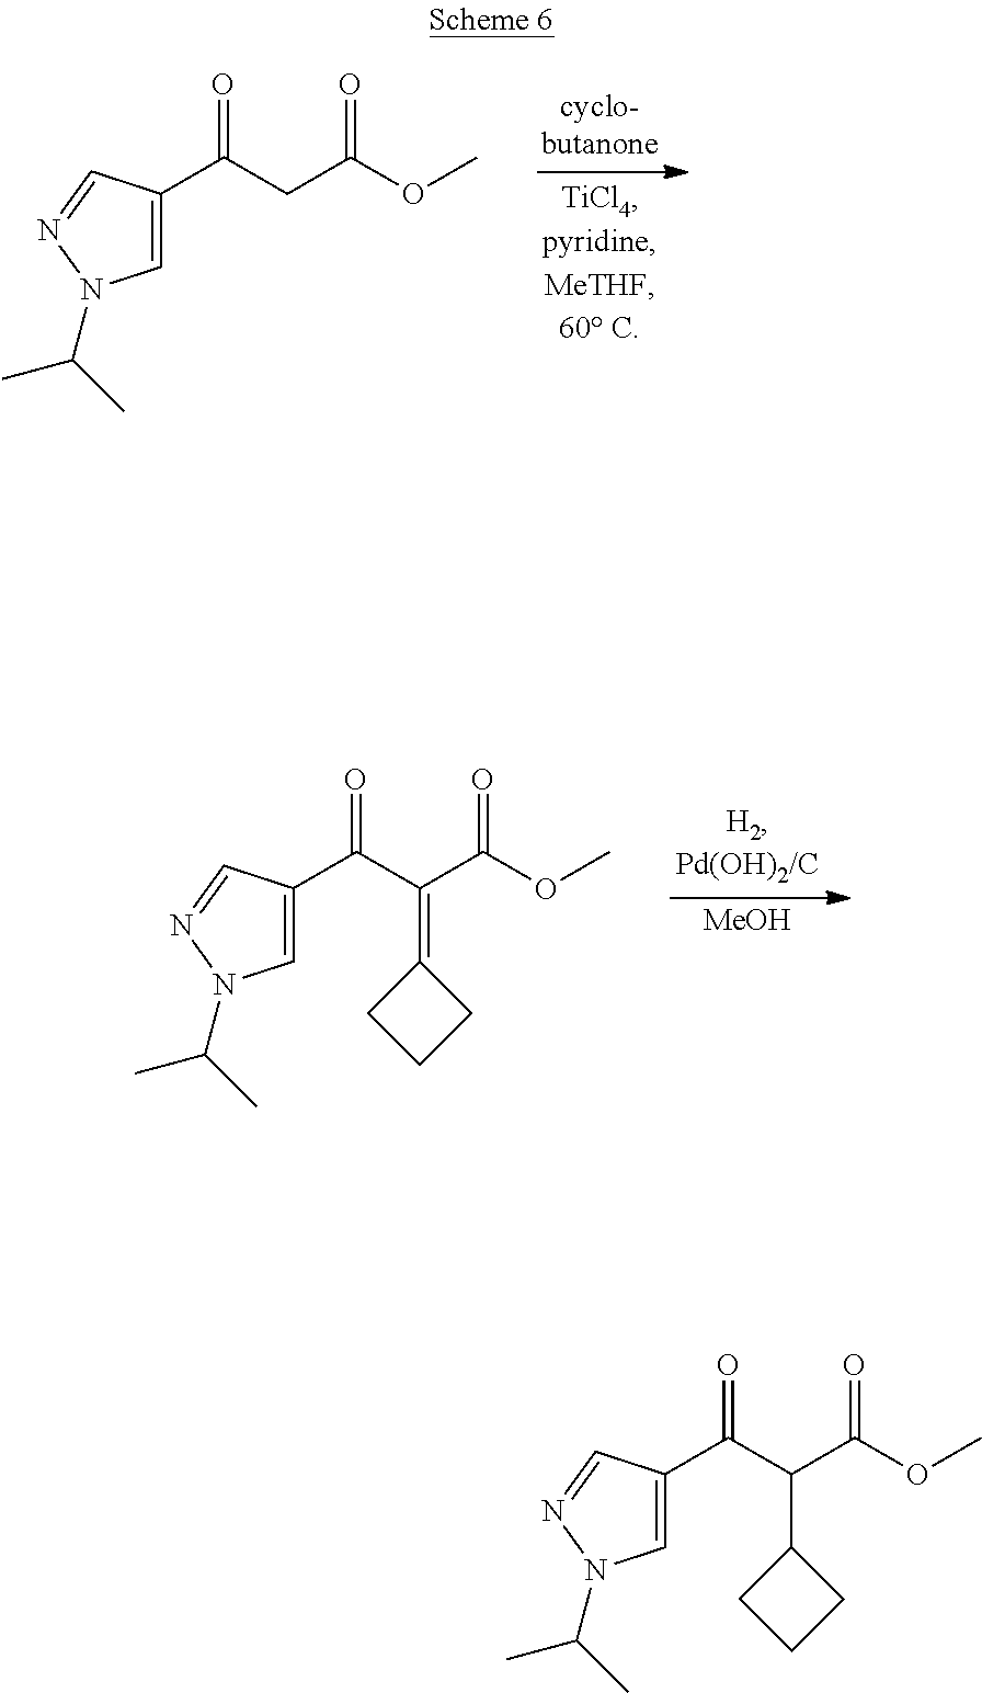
C1=C(C(CC(OC)=O)=O)C=NN1C(C)C.C1=C(C(C(C(OC)=O)=C2CCC2)=O)C=NN1C(C)C.[MeOH].C1=C(C(C(C(OC)=O)C2CCC2)=O)C=NN1C(C)C
